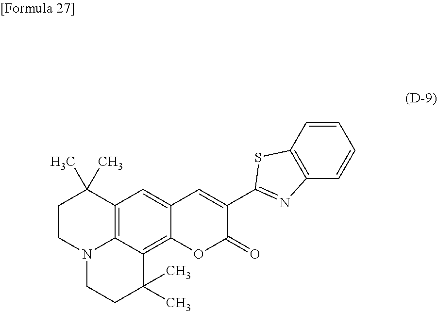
C1=CC2=C(C=C1)N=C(C1=CC3=CC4=C5C(=C3OC1=O)C(C)(C)CCN5CCC4(C)C)S2
